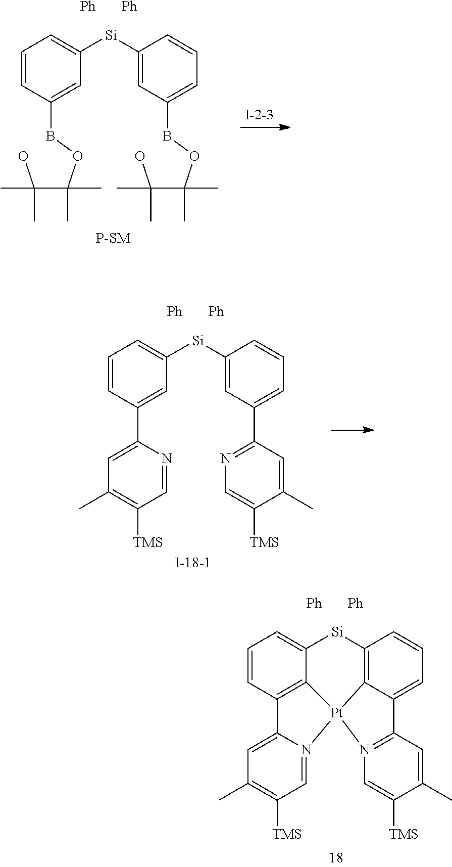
[Ph].[Ph].C1=CC(C2=CC(C)=C([TMS])C=N2)=CC([Si]C2=CC(C3=NC=C([TMS])C(C)=C3)=CC=C2)=C1.[Ph].[Ph].C1=CC2=C3C(=C1)[Si]C1=C4C(=CC=C1)C1=N(C=C([TMS])C(C)=C1)[Pt]34N1=CC([TMS])=C(C)C=C21.C1=CC(BOC(C(O)(C)C)(C)C)=CC([Si]C2=CC(BOC(C(O)(C)C)(C)C)=CC=C2)=C1.[Ph].[Ph]
